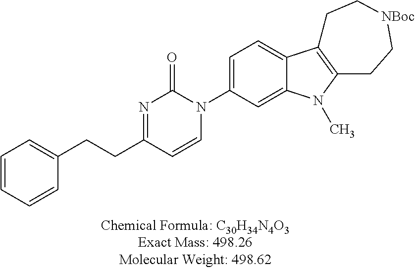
C1=CC=CC(CCC2=NC(=O)N(C3=CC=C4C(=C3)N(C)C3=C4CC[NBoc]CC3)C=C2)=C1
